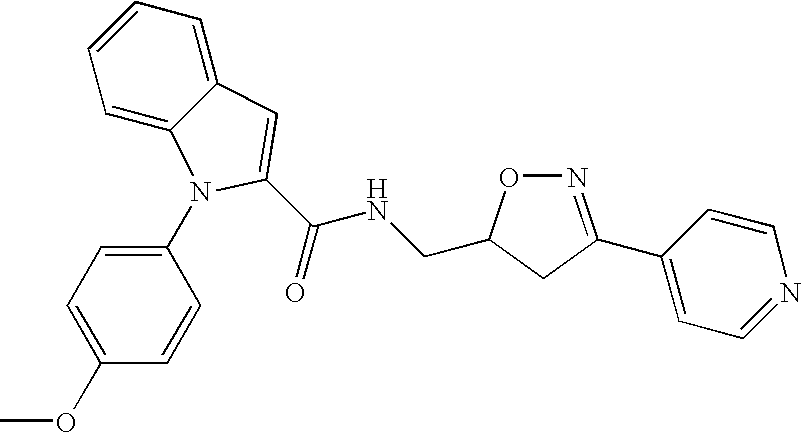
C1(N2C3=CC=CC=C3C=C2C(NCC2ON=C(C3=CC=NC=C3)C2)=O)=CC=C(OC)C=C1
